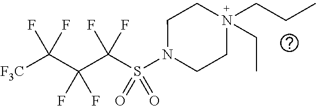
[F3C]C(C(C(S(N1CCN(CCC)(CC)CC1)(=O)=O)(F)F)(F)F)(F)F
